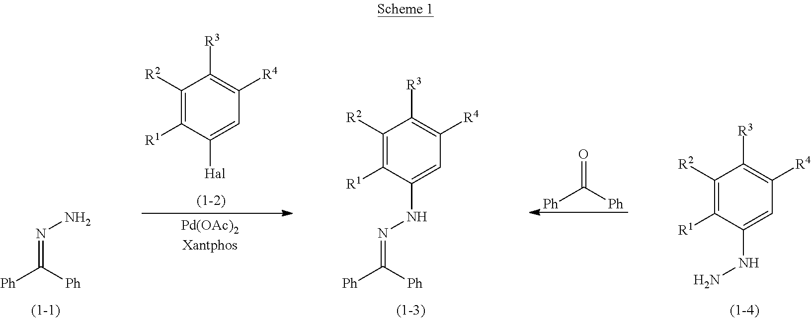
[Ph]C([Ph])=NN.C1([R2])=C([R1])C([Hal])=CC([R4])=C1[R3].C1([R2])=C([R1])C(NN=C([Ph])[Ph])=CC([R4])=C1[R3].[Ph]C([Ph])=O.C1([R2])=C([R1])C(NN)=CC([R4])=C1[R3]
